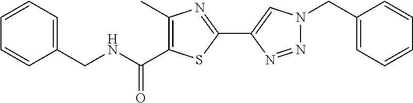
C1(CNC(C2=C(C)N=C(C3=CN(CC4=CC=CC=C4)N=N3)S2)=O)=CC=CC=C1
